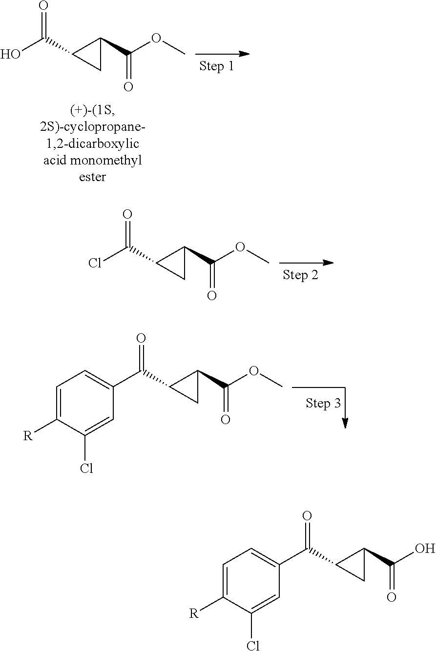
O=C(C1C(C(OC)=O)C1)O.O=C(C1C(C(OC)=O)C1)Cl.O=C(C1C(C(OC)=O)C1)C1=CC=C([R])C(Cl)=C1.O=C(C1C(C(O)=O)C1)C1=CC=C([R])C(Cl)=C1
